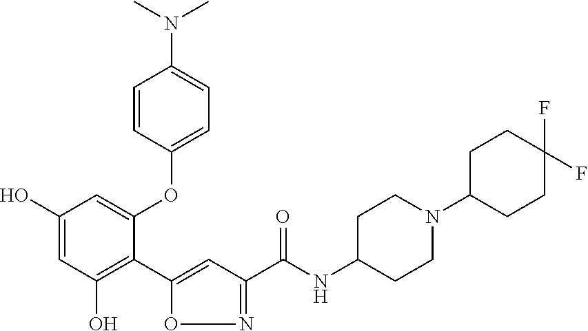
C1(O)=CC(O)=C(C2=CC(C(NC3CCN(C4CCC(F)(F)CC4)CC3)=O)=NO2)C(OC2=CC=C(N(C)C)C=C2)=C1
